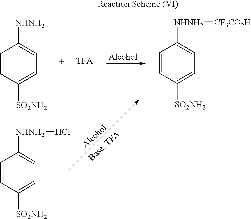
C1=CC([SO2NH2])=CC=C1[NHNH2].C1=CC([SO2NH2])=CC=C1[NHNH2]Cl.C1=CC([SO2NH2])=CC=C1[NHNH2][CF3CO2H]
